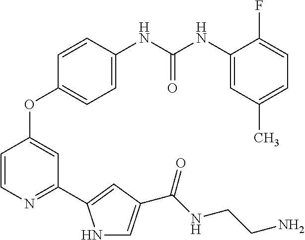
C1=C(NC(NC2=CC(C)=CC=C2F)=O)C=CC(OC2=CC(C3=CC(C(NCCN)=O)=CN3)=NC=C2)=C1
